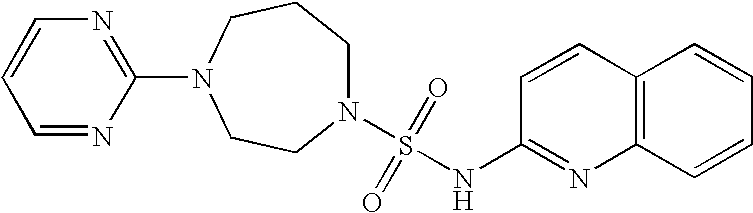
N1(S(=O)(=O)NC2=NC3=C(C=C2)C=CC=C3)CCCN(C2=NC=CC=N2)CC1
